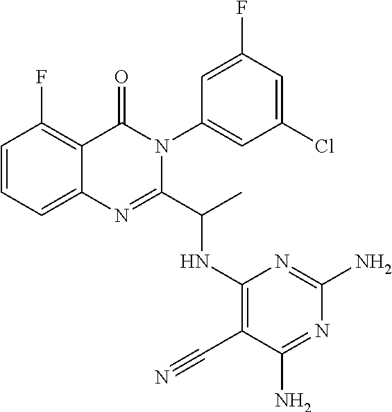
C1=CC=C2C(=C1F)C(=O)N(C1=CC(Cl)=CC(F)=C1)C(C(C)NC1=C(C#N)C(N)=NC(N)=N1)=N2
